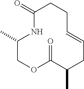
CC1COC(=O)C(C)CC=CCCC(=O)N1
